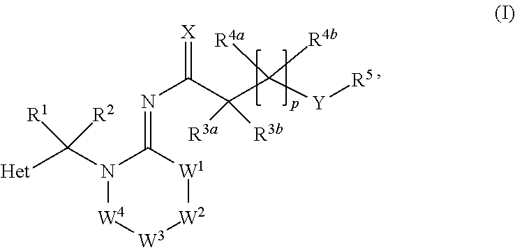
N1(C([Het])([R1])[R2])[W4][W3][W2][W1]C1=NC(=[X])C(C([Y][R5])([R4b])[R4a])([R3b])[R3a]
